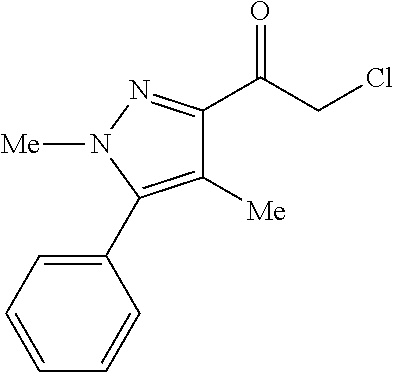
C1([Me])=C(C2=CC=CC=C2)N([Me])N=C1C(CCl)=O
